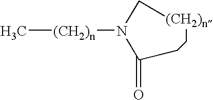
C[(CH2)n]N1C[(CH2)n]CCC1=O
